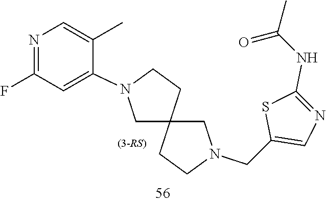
C12(CN(CC3=CN=C(NC(=O)C)S3)CC1)CCN(C1=CC(F)=NC=C1C)C2
